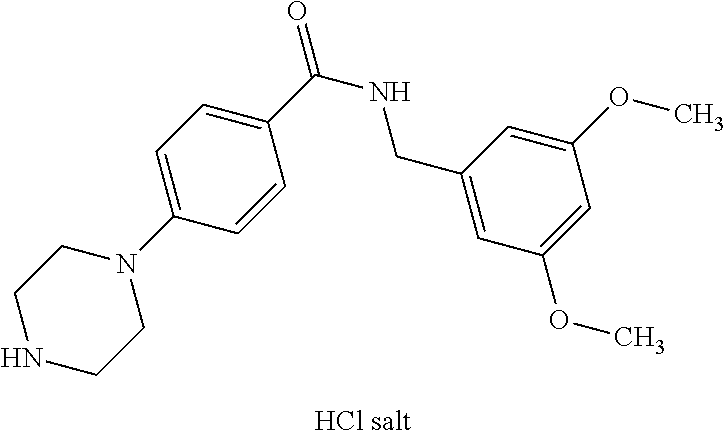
C1=C(N2CCNCC2)C=CC(C(NCC2=CC(OC)=CC(OC)=C2)=O)=C1
